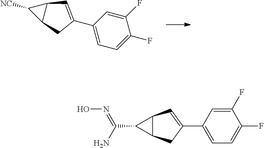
C1([NC])C2C1C=C(C1=CC=C(F)C(F)=C1)C2.C1(C(N)=NO)C2C1C=C(C1=CC=C(F)C(F)=C1)C2
